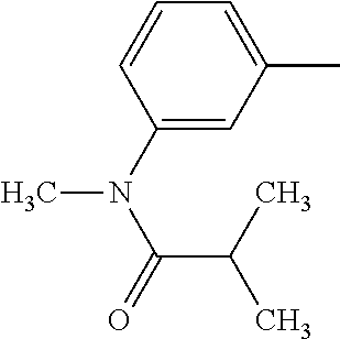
C1(C)=CC=CC(N(C)C(=O)C(C)C)=C1
